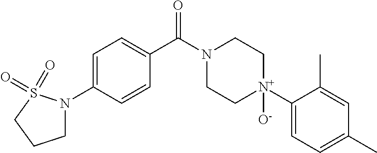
C1=C(N2CCCS2(=O)=O)C=CC(C(N2CC[N+](C3=CC=C(C)C=C3C)([O-])CC2)=O)=C1
